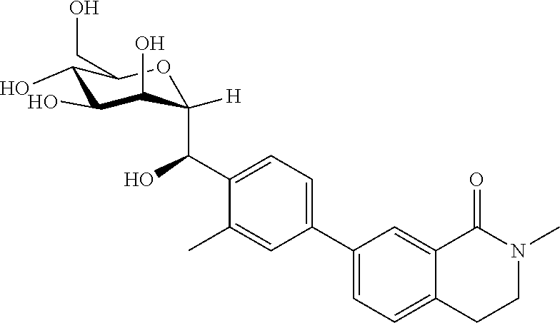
C1=C(C2=CC=C(C(O)C3([H])C(O)C(O)C(O)C(CO)O3)C(C)=C2)C=C2C(=C1)CCN(C)C2=O
